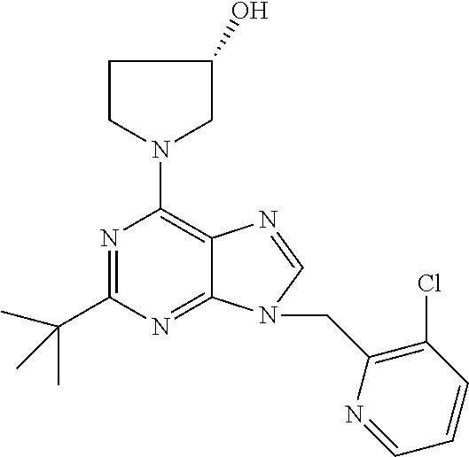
N1=C(C(C)(C)C)N=C2C(=C1N1CC(O)CC1)N=CN2CC1=C(Cl)C=CC=N1
